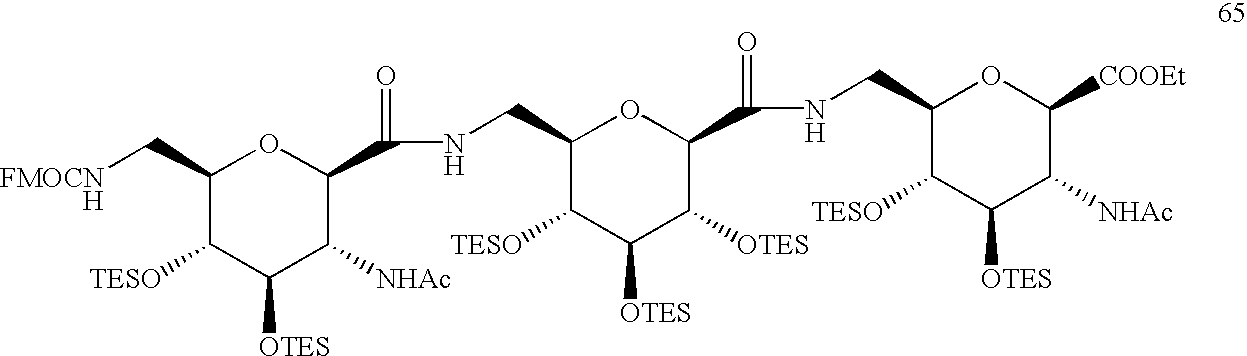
C1(C[FMOCNH])C([TESO])C([OTES])C([NHAc])C(C(=O)NCC2C([TESO])C([OTES])C([OTES])C(C(=O)NCC3C([TESO])C([OTES])C([NHAc])C([COOEt])O3)O2)O1
